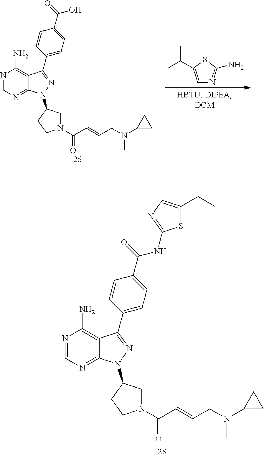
N1=CN=C2C(=C1N)C(C1=CC=C(C(=O)O)C=C1)=NN2C1CN(C(C=CCN(C2CC2)C)=O)CC1.C1=C(C(C)C)SC(N)=N1.N1=CN=C2C(=C1N)C(C1=CC=C(C(=O)NC3=NC=C(C(C)C)S3)C=C1)=NN2C1CN(C(C=CCN(C2CC2)C)=O)CC1
